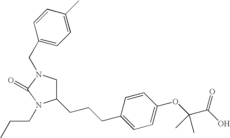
C1N(CC2=CC=C(C)C=C2)C(=O)N(CCC)C1CCCC1=CC=C(OC(C(O)=O)(C)C)C=C1
